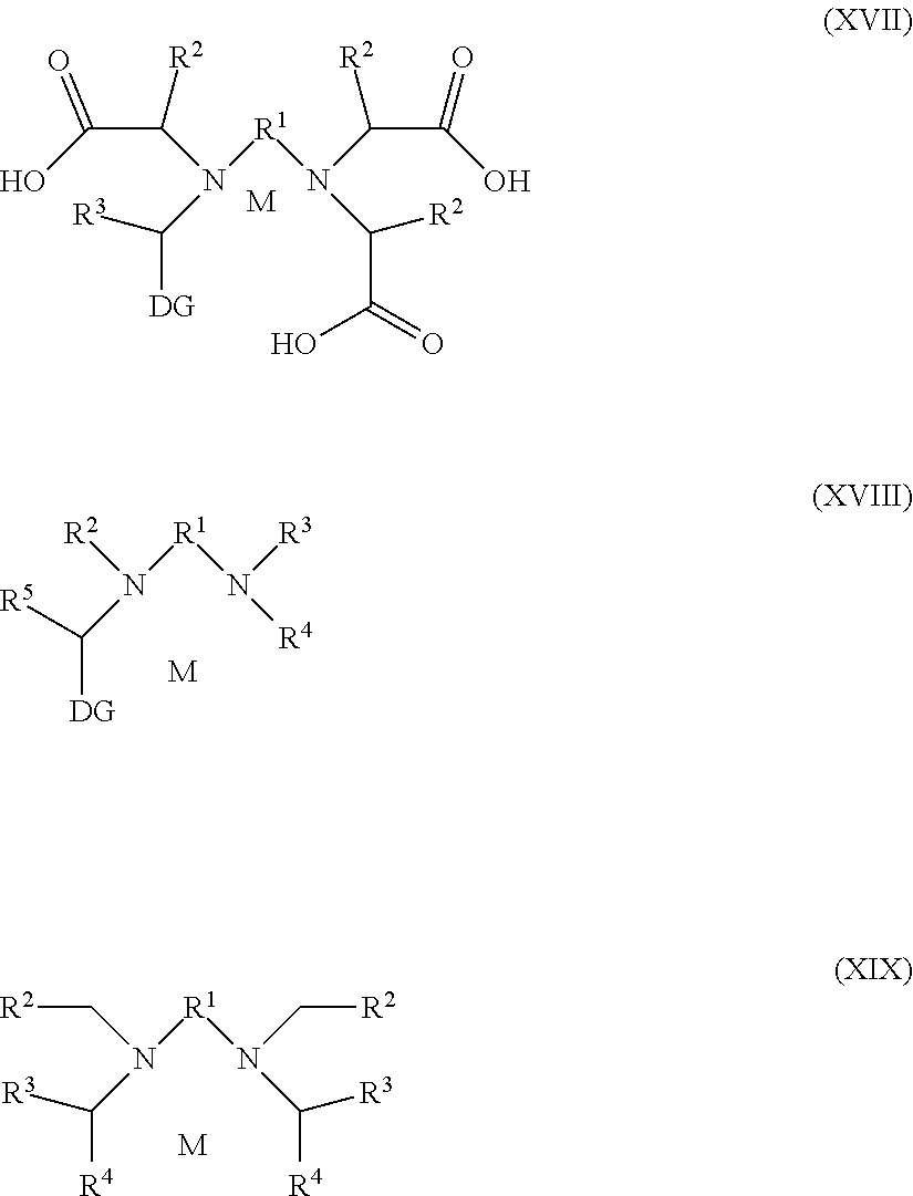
[R2]N([R1]N([R3])[R4])C([R5])[DG].[M].C(N([R1]N(C[R2])C([R4])[R3])C([R3])[R4])[R2].[M].OC(C(N([R1]N(C(C(O)=O)[R2])C([R2])C(=O)O)C([R3])[DG])[R2])=O.[M]
